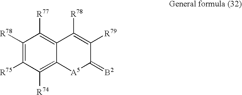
C1([R78])=C([R75])C([R74])=C2C(=C1[R77])C([R78])=C([R79])C(=[B2])[A5]2
